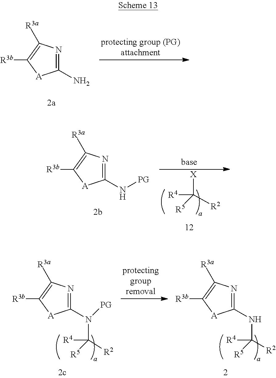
C1(N)=NC([R3a])=C([R3b])[A]1.[X]C([R4])([R5])[R2].C1(N[PG])=NC([R3a])=C([R3b])[A]1.C1(NC([R4])([R5])[R2])=NC([R3a])=C([R3b])[A]1.C1(N(C([R4])([R5])[R2])[PG])=NC([R3a])=C([R3b])[A]1
